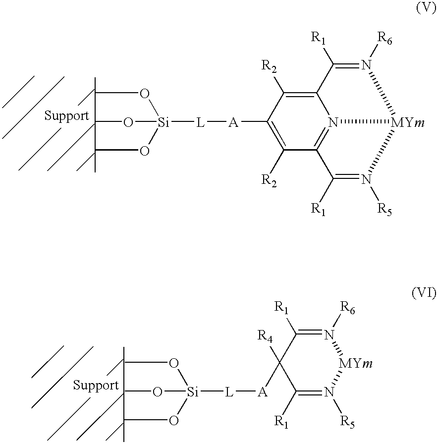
[A]([L][Si](OC)(OC)OC)C1([R4])C([R1])=N([R5])[MYm]N([R6])=C1[R1].C12=C([R2])C([A][L][Si](OC)(OC)OC)=C([R2])C3=N1[MYm](N([R6])=C2[R1])N([R5])=C3[R1]
